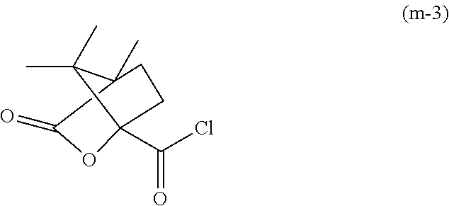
O1C(=O)C2(C)CCC1(C(Cl)=O)C2(C)C
